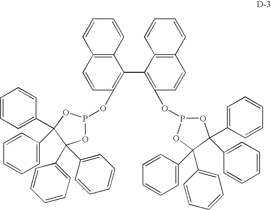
C12=C(C=CC(OP3OC(C4=CC=CC=C4)(C4=CC=CC=C4)C(C4=CC=CC=C4)(C4=CC=CC=C4)O3)=C1C1=C(OP3OC(C4=CC=CC=C4)(C4=CC=CC=C4)C(C4=CC=CC=C4)(C4=CC=CC=C4)O3)C=CC3=C1C=CC=C3)C=CC=C2
